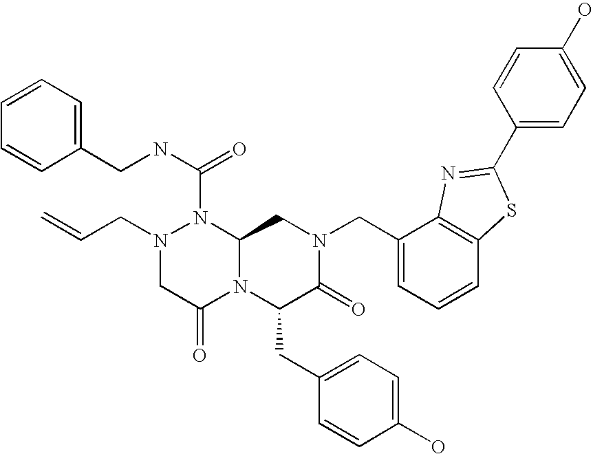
N(C(=O)N1N(CC=C)CC(=O)N2C1CN(CC1=CC=CC3=C1N=C(C1=CC=C(O)C=C1)S3)C(=O)C2CC1=CC=C(O)C=C1)CC1=CC=CC=C1
